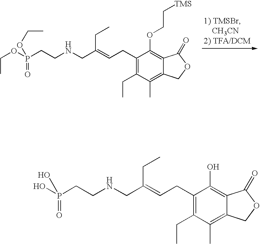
C1(CC=C(CNCCP(OCC)(=O)OCC)CC)=C(CC)C(C)=C2C(=C1OCC[TMS])C(=O)OC2.C1(CC=C(CNCCP(O)(=O)O)CC)=C(CC)C(C)=C2C(=C1O)C(=O)OC2
